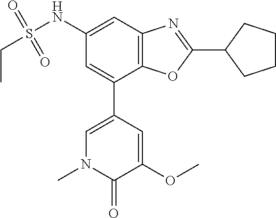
C1=C(C2=CN(C)C(=O)C(OC)=C2)C2=C(C=C1NS(CC)(=O)=O)N=C(C1CCCC1)O2
